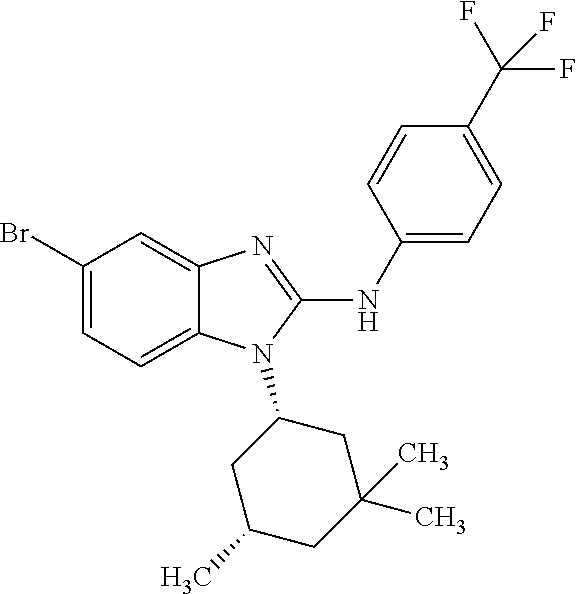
C1(Br)=CC=C2C(=C1)N=C(NC1=CC=C(C(F)(F)F)C=C1)N2C1CC(C)CC(C)(C)C1
